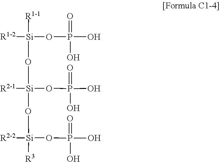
[Si]([R1-1])(O[Si](OP(O)(O)=O)([R2-1])O[Si]([R3])(OP(O)(O)=O)[R2-2])([R1-2])OP(O)(=O)O
